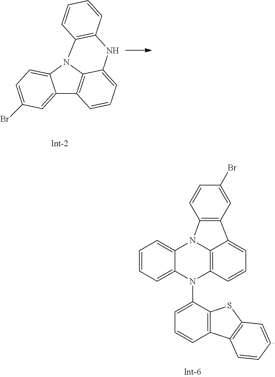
C12=CC(Br)=CC=C1N1C3=C2C=CC=C3NC2=C1C=CC=C2.C1=CC=C2C(=C1)N1C3=C(N2C2=CC=CC4=C2SC2=C4C=CC=C2)C=CC=C3C2=C1C=CC(Br)=C2
